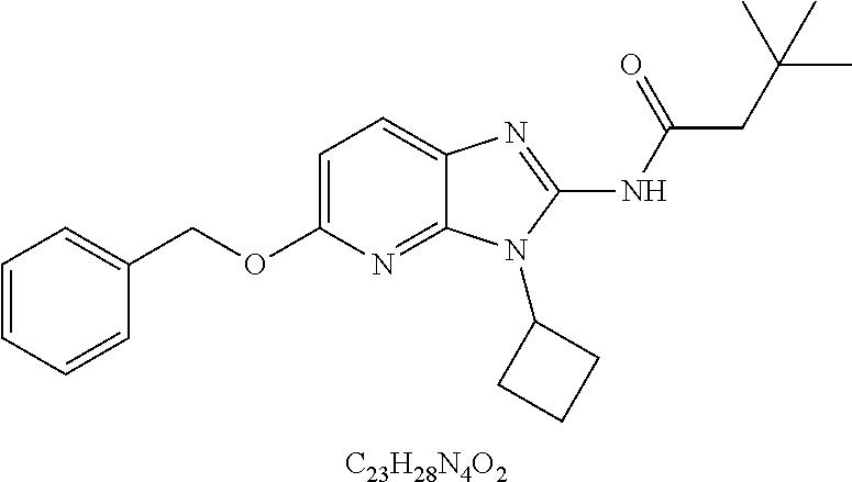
[C23H28N4O2].C1=C(OCC2=CC=CC=C2)N=C2C(=C1)N=C(NC(CC(C)(C)C)=O)N2C1CCC1
